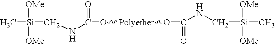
C[Si]([OMe])([OMe])CNC(O[Polyether]OC(=O)NC[Si](C)([OMe])[OMe])=O
